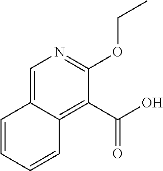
C1=C2C(=C(C(O)=O)C(OCC)=N1)C=CC=C2
